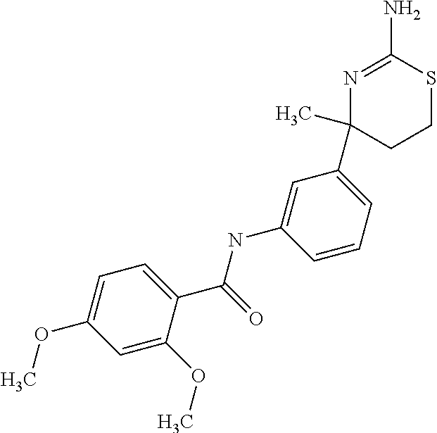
C1=C(OC)C(C(=O)NC2=CC(C3(C)N=C(N)SCC3)=CC=C2)=CC=C1OC
